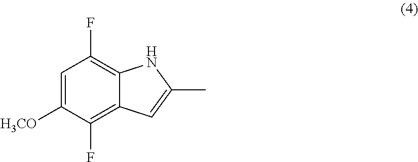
C1=C([H3CO])C(F)=C2C(=C1F)NC(C)=C2
